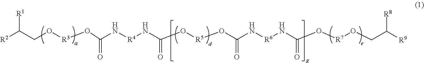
[R2]C(CO[R3]OC(N[R4]NC(O[R5]OC(N[R6]NC(O[R7]OCC([R9])[R8])=O)=O)=O)=O)[R1]
